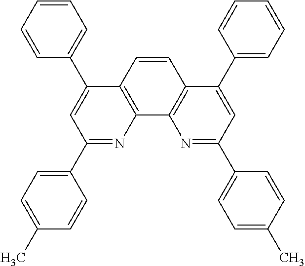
C1=CC2=C(C3=C1C(C1=CC=CC=C1)=CC(C1=CC=C(C)C=C1)=N3)N=C(C1=CC=C(C)C=C1)C=C2C1=CC=CC=C1
